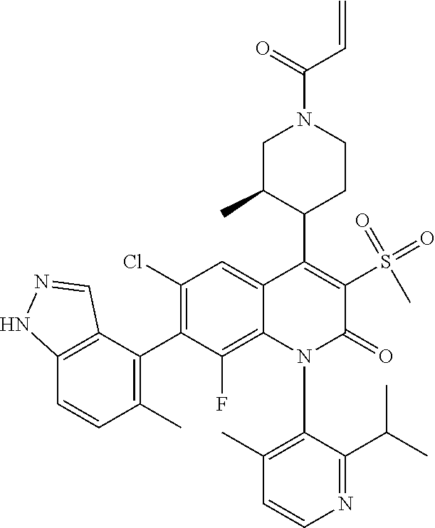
C1=CN=C(C(C)C)C(N2C(=O)C(S(=O)(=O)C)=C(C3C(C)CN(C(=O)C=C)CC3)C3=CC(Cl)=C(C4=C(C)C=CC5=C4C=NN5)C(F)=C23)=C1C
